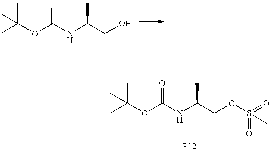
CC(OC(NC(CO)C)=O)(C)C.CC(OC(NC(COS(=O)(=O)C)C)=O)(C)C.[P12]
